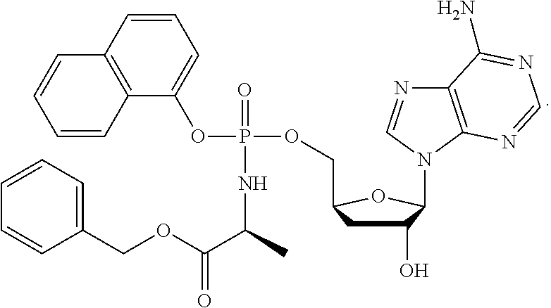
C1(O)CC(COP(OC2=CC=CC3=C2C=CC=C3)(=O)NC(C(OCC2=CC=CC=C2)=O)C)OC1N1C2=C(N=C1)C(N)=NC=N2
